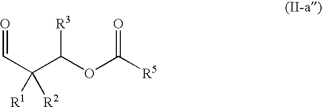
C(C(C(OC([R5])=O)[R3])([R2])[R1])=O
